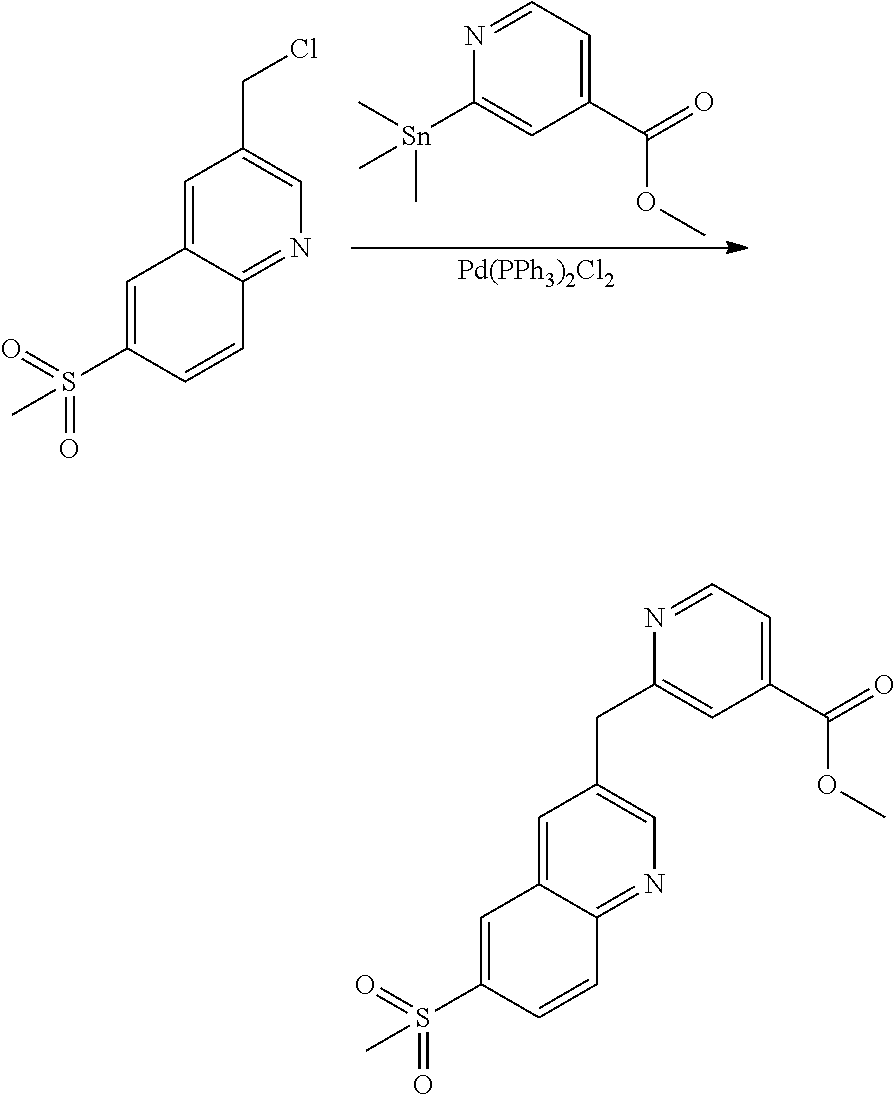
C1(C(=O)OC)=CC=NC([Sn](C)(C)C)=C1.[Pd(PPh3)2Cl2].C1=C(S(=O)(=O)C)C=CC2=NC=C(CCl)C=C12.C1=C(S(=O)(=O)C)C=CC2=NC=C(CC3=CC(C(=O)OC)=CC=N3)C=C12
